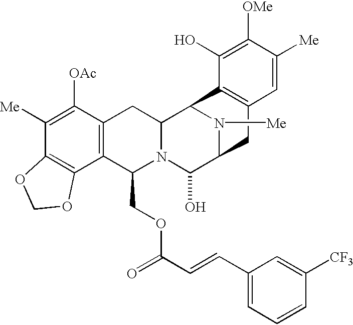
C1([Me])=C([OAc])C2=C(C3=C1OCO3)C(COC(=O)C=CC1=CC=CC([CF3])=C1)N1C(C2)C2N([Me])C(C1O)CC1=C2C(O)=C([OMe])C([Me])=C1
